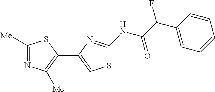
C1([Me])=NC([Me])=C(C2=CSC(NC(C(C3=CC=CC=C3)F)=O)=N2)S1
